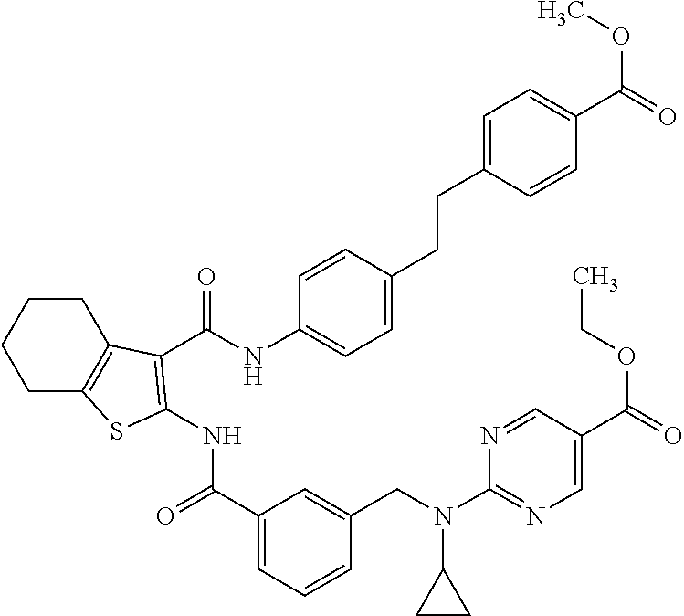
C1C2=C(CCC1)C(C(NC1=CC=C(CCC3=CC=C(C(=O)OC)C=C3)C=C1)=O)=C(NC(=O)C1=CC=CC(CN(C3=NC=C(C(=O)OCC)C=N3)C3CC3)=C1)S2
